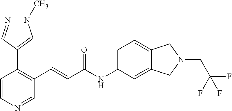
C1=CN=CC(C=CC(NC2=CC=C3C(=C2)CN(CC(F)(F)F)C3)=O)=C1C1=CN(C)N=C1
